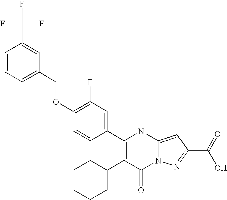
C1(=O)N2C(=CC(C(=O)O)=N2)NC(C2=CC(F)=C(OCC3=CC=CC(C(F)(F)F)=C3)C=C2)=C1C1CCCCC1
